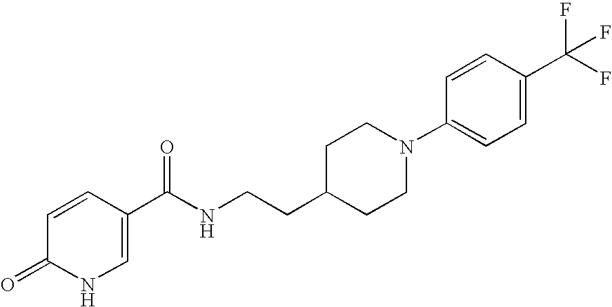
N1C=C(C(NCCC2CCN(C3=CC=C(C(F)(F)F)C=C3)CC2)=O)C=CC1=O
